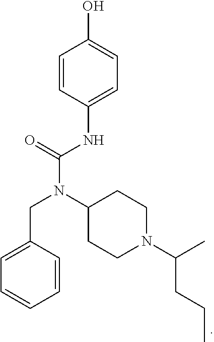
N(C(=O)NC1=CC=C(O)C=C1)(CC1=CC=CC=C1)C1CCN(C(CCC)C)CC1
